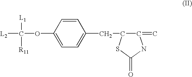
C1(=C)NC(=O)SC1CC1=CC=C(OC([L2])([L1])[R11])C=C1
